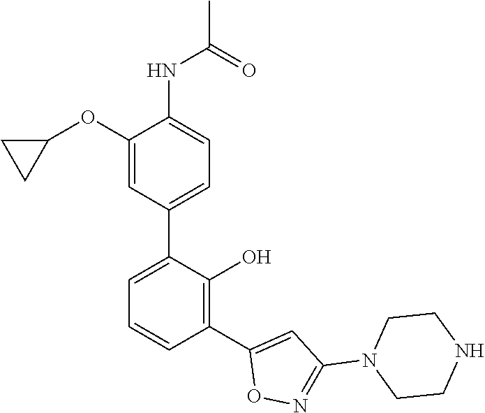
C1(OC2CC2)=CC(C2=CC=CC(C3=CC(N4CCNCC4)=NO3)=C2O)=CC=C1NC(=O)C
